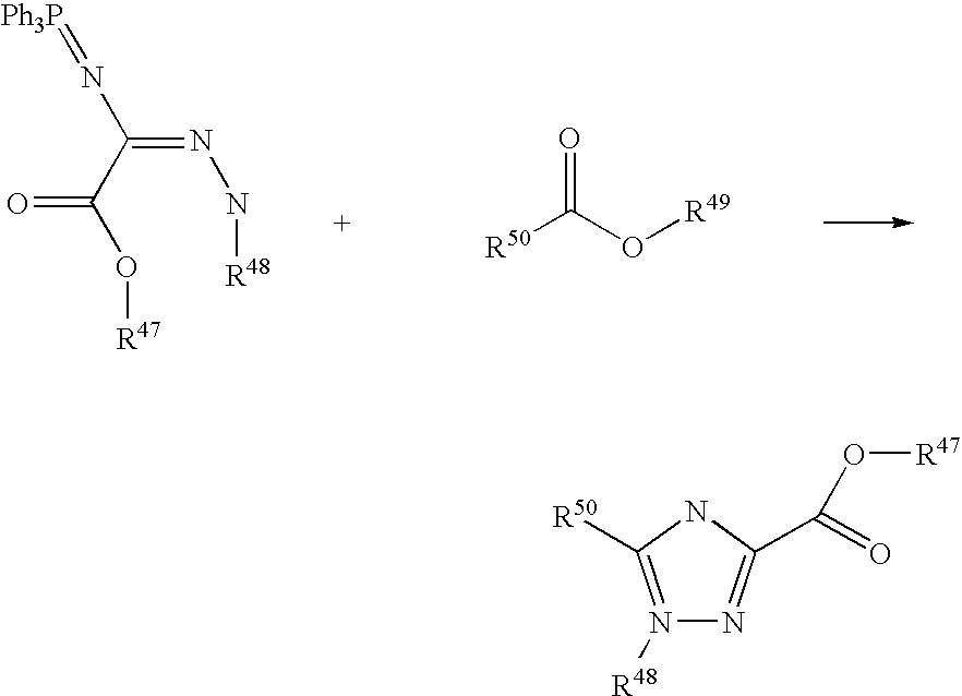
O(C(C(=NN[R48])N=[Ph3P])=O)[R47].[R50]C(O[R49])=O.N1([R48])=C([R50])NC(C(=O)O[R47])=N1
